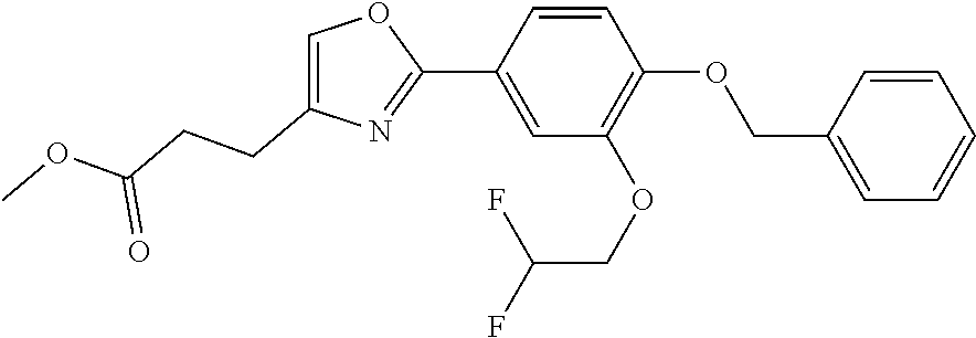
C1=CC(C2=NC(CCC(OC)=O)=CO2)=CC(OCC(F)F)=C1OCC1=CC=CC=C1
